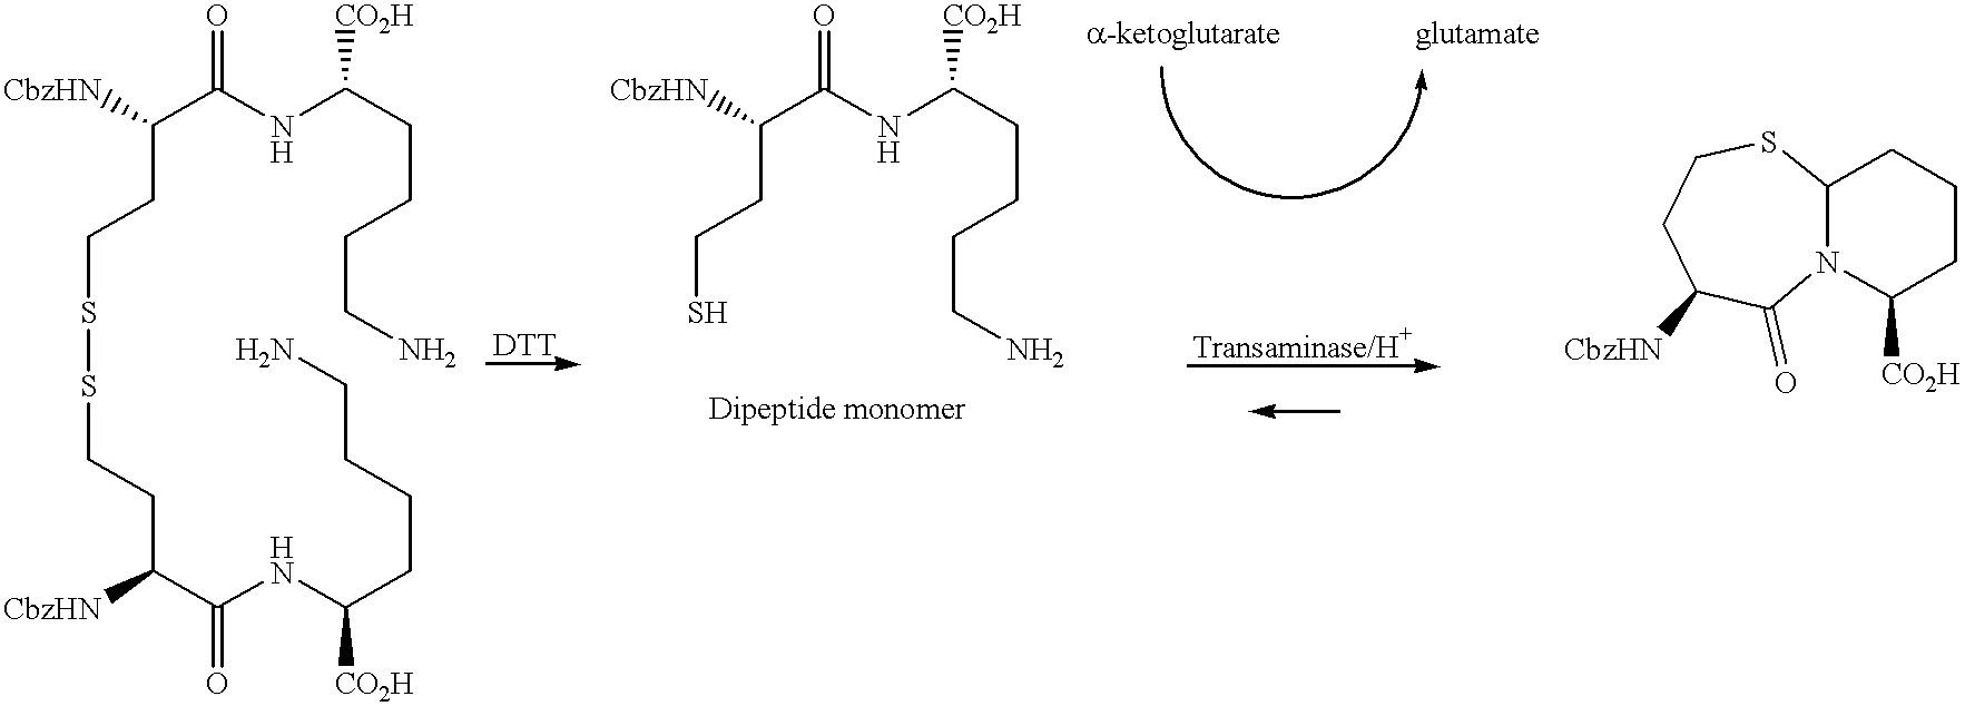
C(NC(CCCCN)[CO2H])(C(CCSSCCC(C(NC(CCCCN)[CO2H])=O)[CbzHN])[CbzHN])=O.C(NC(CCCCN)[CO2H])(C(CCS)[CbzHN])=O.C12N(C([CO2H])CCC1)C(=O)C([CbzHN])CCS2
